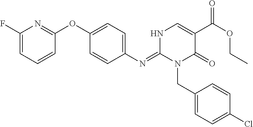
C1(OC2=NC(F)=CC=C2)=CC=C(N=C2NC=C(C(OCC)=O)C(=O)N2CC2=CC=C(Cl)C=C2)C=C1
